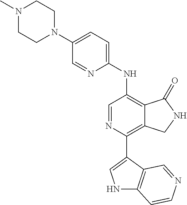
N1(C)CCN(C2=CC=C(NC3=C4C(=C(C5=CNC6=C5C=NC=C6)N=C3)CNC4=O)N=C2)CC1
